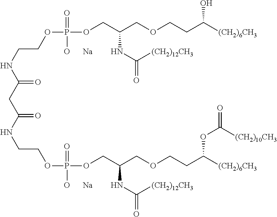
C(C(NCCOP(OCC(COCCC([(CH2)6CH3])OC(=O)[(CH2)10CH3])NC(=O)[(CH2)12CH3])(=O)[O      Na])=O)C(NCCOP(OCC(COCCC([(CH2)6CH3])O)NC(=O)[(CH2)12CH3])(=O)[O      Na])=O
